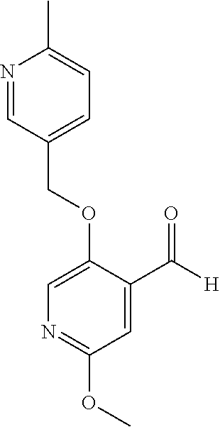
C(OC1=CN=C(OC)C=C1C([H])=O)C1=CC=C(C)N=C1
